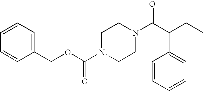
C(OC(N1CCN(C(C(C2=CC=CC=C2)CC)=O)CC1)=O)C1=CC=CC=C1
